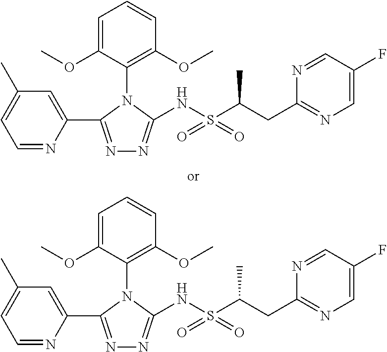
C1=NC(C2=NN=C(NS(C(CC3=NC=C(F)C=N3)C)(=O)=O)N2C2=C(OC)C=CC=C2OC)=CC(C)=C1.C1=NC(C2=NN=C(NS(C(CC3=NC=C(F)C=N3)C)(=O)=O)N2C2=C(OC)C=CC=C2OC)=CC(C)=C1
